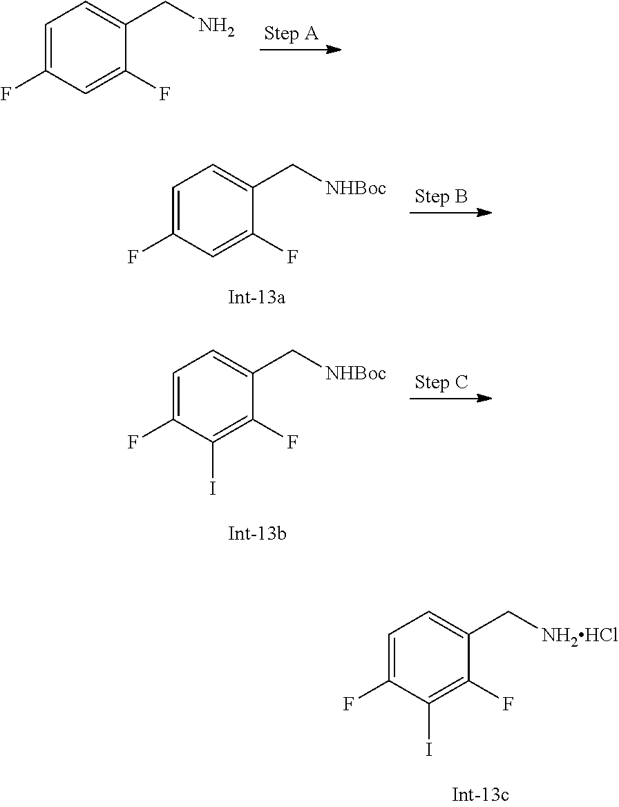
C1=C(F)C=C(F)C(CN)=C1.C1=C(F)C=C(F)C(C[NHBoc])=C1.C1=C(F)C(I)=C(F)C(C[NHBoc])=C1.C1=C(F)C(I)=C(F)C(C[NH2HCl])=C1
